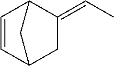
C1C2C=CC(C1=CC)C2
